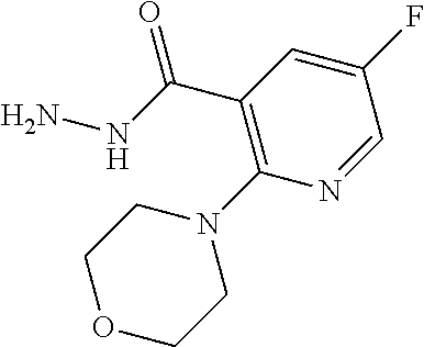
C1(C(NN)=O)=C(N2CCOCC2)N=CC(F)=C1
